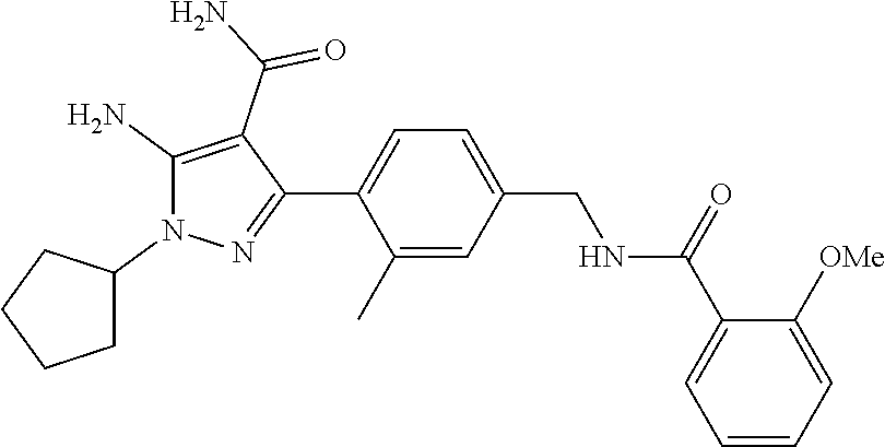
C1=C(C)C(C2=NN(C3CCCC3)C(N)=C2C(N)=O)=CC=C1CNC(C1=CC=CC=C1[OMe])=O
